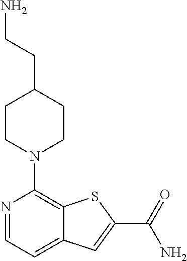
N1=CC=C2C(=C1N1CCC(CCN)CC1)SC(C(=O)N)=C2
